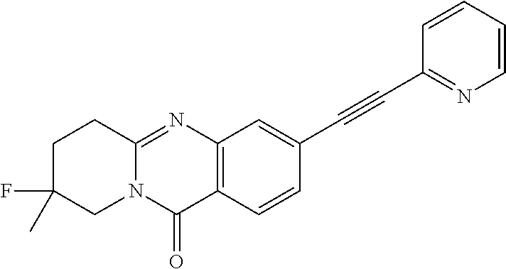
C12=C(C=CC(C#CC3=NC=CC=C3)=C1)C(=O)N1C(=N2)CCC(F)(C)C1
